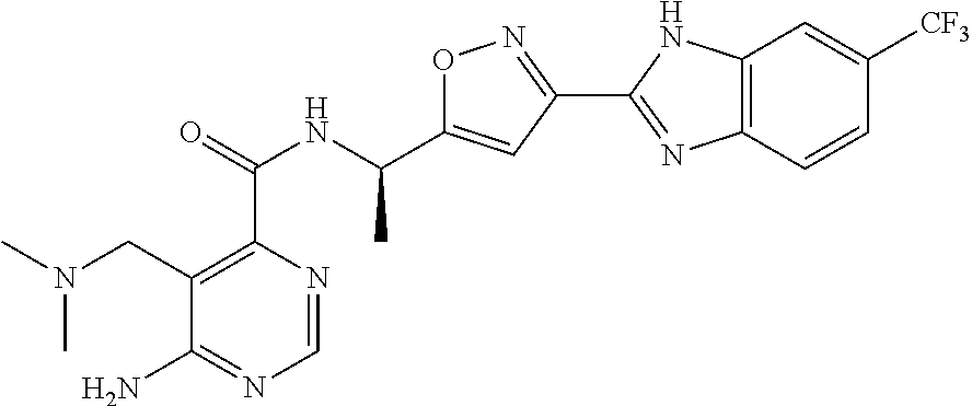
C1=NC(C(=O)NC(C2=CC(C3=NC4=C(N3)C=C([CF3])C=C4)=NO2)C)=C(CN(C)C)C(N)=N1
